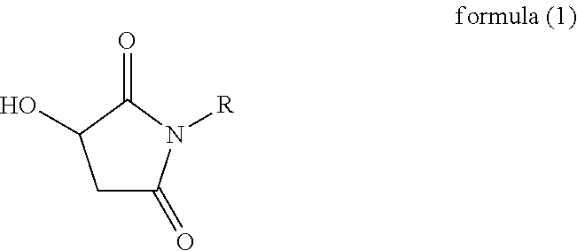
C1C(=O)N([R])C(=O)C1O
